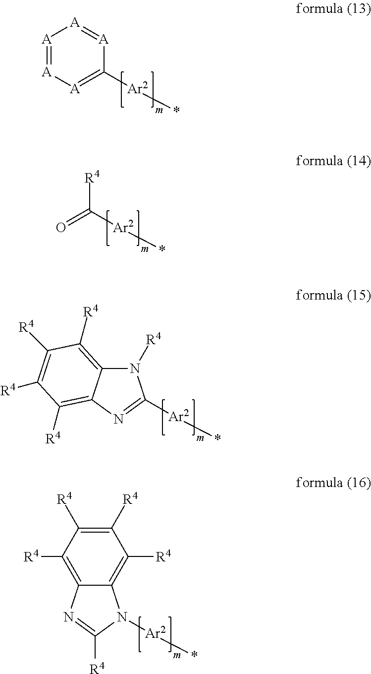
[Ar2](*)C1=NC2=C([R4])C([R4])=C([R4])C([R4])=C2N1[R4].O=C([R4])[Ar2]*.[A]1=[A][A]=C([Ar2]*)[A]=[A]1.[Ar2](*)N1C2=C([R4])C([R4])=C([R4])C([R4])=C2N=C1[R4]
